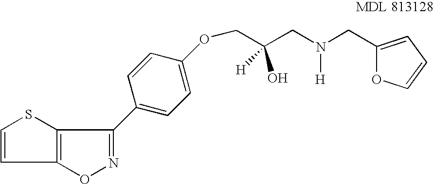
O1N=C(C2=CC=C(OCC(CN(CC3=CC=CO3)[H])(O)[H])C=C2)C2=C1C=CS2
